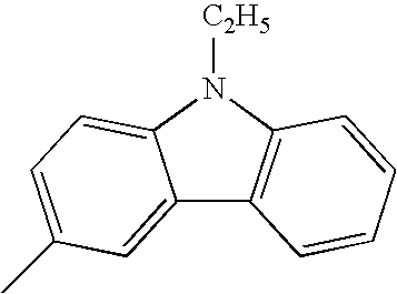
C12=CC(C)=CC=C1N([C2H5])C1=C2C=CC=C1
